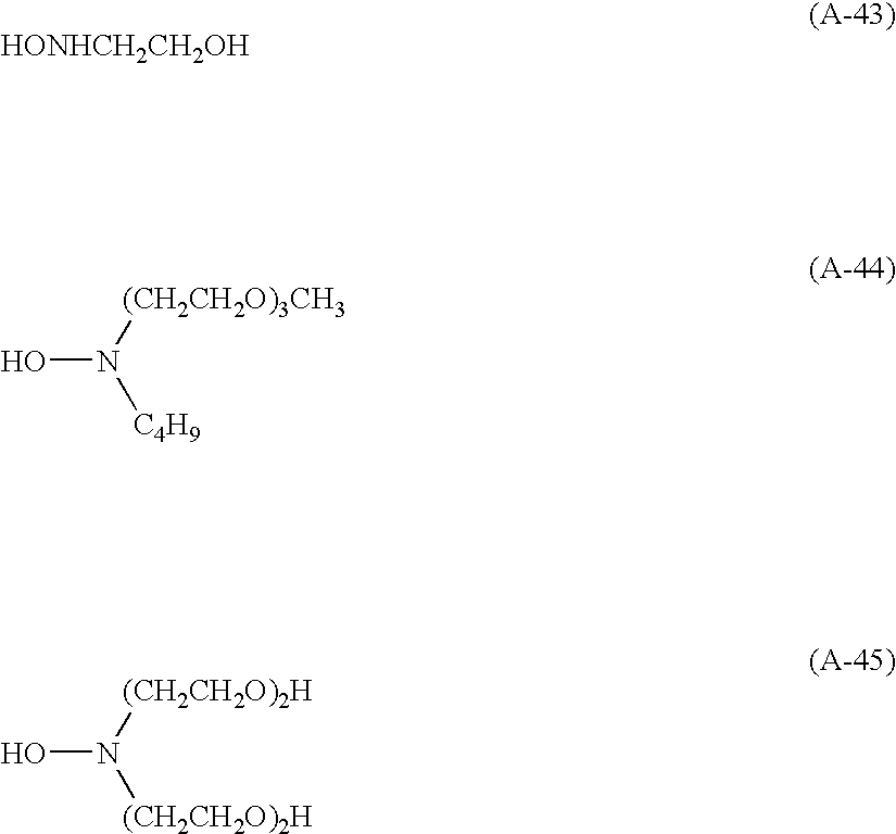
[HONHCH2CH2OH].ON([C4H9])[(CH2CH2O)3CH3].ON([(CH2CH2O)2H])[(CH2CH2O)2H]
